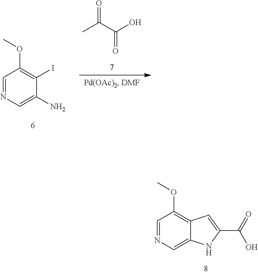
C1(OC)=C(I)C(N)=CN=C1.C(C(=O)O)(C)=O.O(C)C1=C2C=C(C(=O)O)NC2=CN=C1
